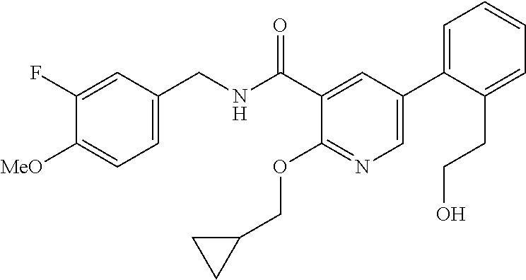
C1=C(CNC(C2=CC(C3=CC=CC=C3CCO)=CN=C2OCC2CC2)=O)C=C(F)C([MeO])=C1
